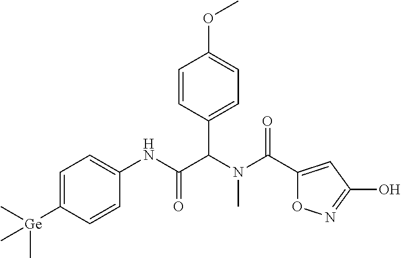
C1=C([Ge](C)(C)C)C=CC(NC(C(N(C(=O)C2=CC(O)=NO2)C)C2=CC=C(OC)C=C2)=O)=C1
